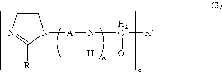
C1CN=C([R])N1[A]N(C([R])=O)[H]
